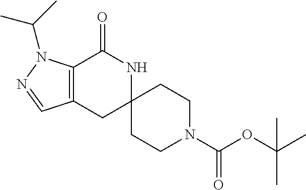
C12=C(CC3(NC1=O)CCN(C(OC(C)(C)C)=O)CC3)C=NN2C(C)C
